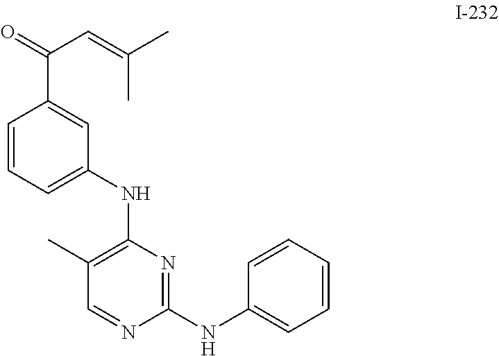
N1=C(NC2=CC=CC=C2)N=CC(C)=C1NC1=CC=CC(C(=O)C=C(C)C)=C1
